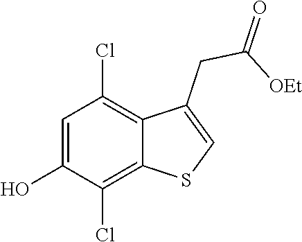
C1=C(O)C(Cl)=C2C(=C1Cl)C(CC(=O)[OEt])=CS2
